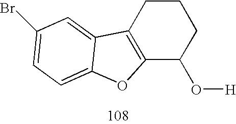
C12=C(CCCC1O[H])C1=CC(Br)=CC=C1O2
